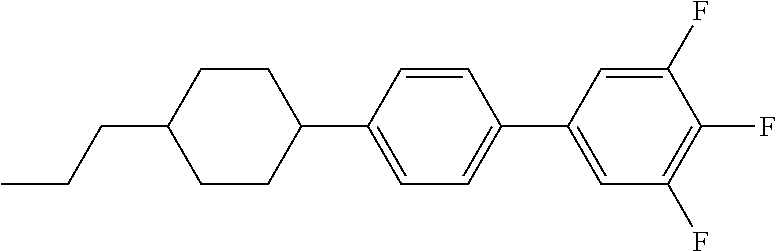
C1=CC(C2CCC(CCC)CC2)=CC=C1C1=CC(F)=C(F)C(F)=C1
